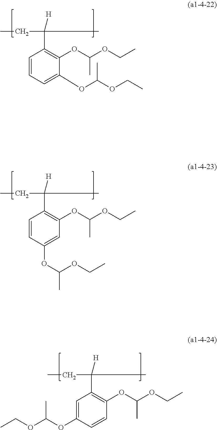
[H]C(C1=C(OC(OCC)C)C=C(OC(C)OCC)C=C1)(C)CC.[H]C(C1=C(OC(OCC)C)C=CC(OC(OCC)C)=C1)(C)CC.[H]C(C1=C(OC(OCC)C)C(OC(OCC)C)=CC=C1)(C)CC
